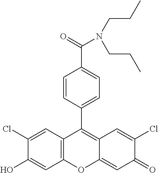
C12=C(C=C(Cl)C(O)=C1)C(C1=CC=C(C(=O)N(CCC)CCC)C=C1)=C1C(=CC(=O)C(Cl)=C1)O2
